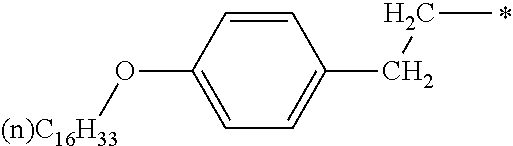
C1=CC(O[(n)C16H33])=CC=C1CCC
